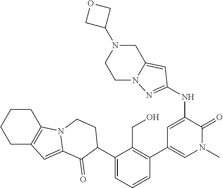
N(C1=CC(C2=C(CO)C(C3C(=O)C4=CC5=C(CCCC5)N4CC3)=CC=C2)=CN(C)C1=O)C1=NN2CCN(C3COC3)CC2=C1
